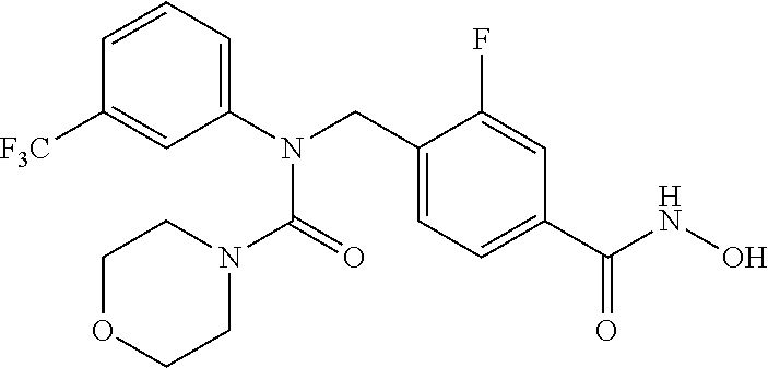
C1([F3C])=CC(N(CC2=CC=C(C(=O)NO)C=C2F)C(N2CCOCC2)=O)=CC=C1
